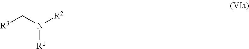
C(N([R1])[R2])[R3]
